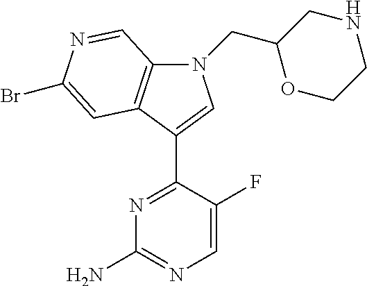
N1=C(C2=CN(CC3OCCNC3)C3=C2C=C(Br)N=C3)C(F)=CN=C1N
